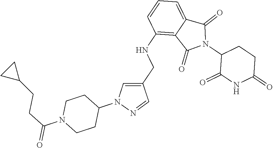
C1(NCC2=CN(C3CCN(C(CCC4CC4)=O)CC3)N=C2)=C2C(=CC=C1)C(=O)N(C1C(=O)NC(=O)CC1)C2=O
